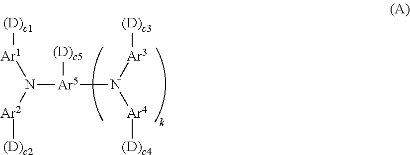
N([Ar5]([(D)c5])N([Ar3][(D)c3])[Ar4][(D)c4])([Ar2][(D)c2])[Ar1][(D)c1]
